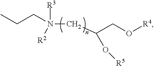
N(CC(CO[R4])O[R5])(CCC)([R3])[R2]
